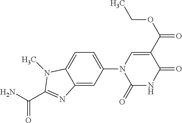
C12=CC(N3C(=O)NC(=O)C(C(OCC)=O)=C3)=CC=C1N(C)C(C(=O)N)=N2
